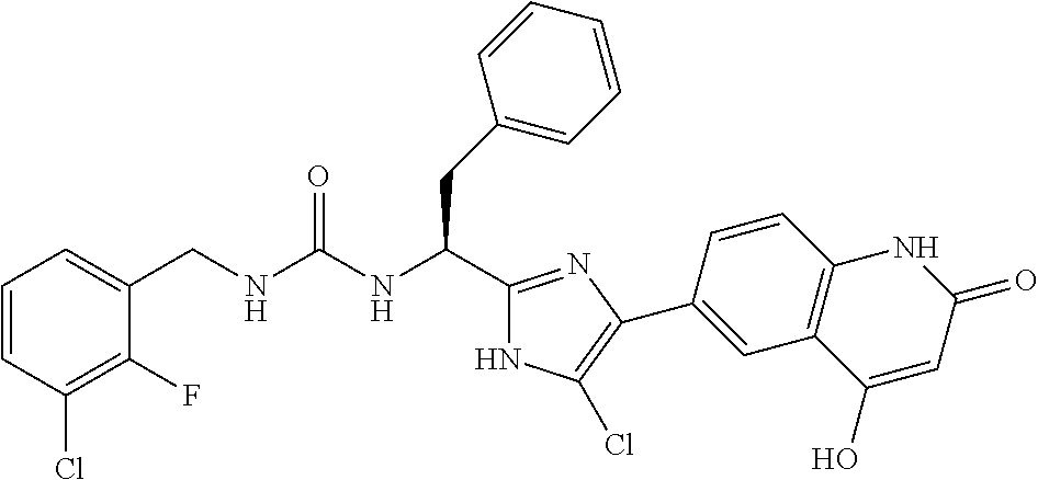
C(NC(CC1=CC=CC=C1)C1=NC(C2=CC3=C(C=C2)NC(=O)C=C3O)=C(Cl)N1)(=O)NCC1=CC=CC(Cl)=C1F
